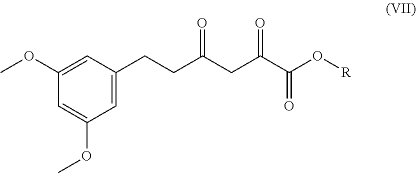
C1=C(OC)C=C(CCC(CC(C(O[R])=O)=O)=O)C=C1OC
